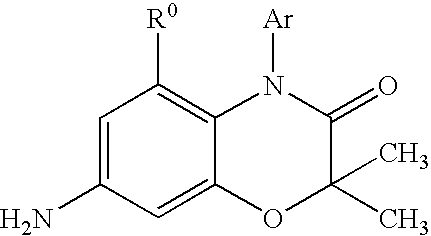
C1=C(N)C=C2C(=C1[R0])N([Ar])C(=O)C(C)(C)O2
